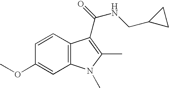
C1=CC2=C(C=C1OC)N(C)C(C)=C2C(NCC1CC1)=O
